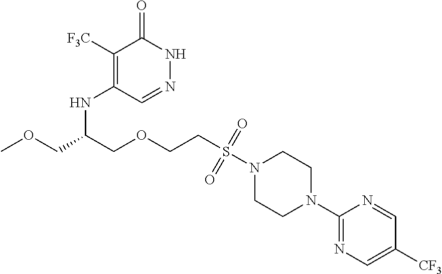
C1([F3C])=C(NC(COC)COCCS(=O)(=O)N2CCN(C3=NC=C([CF3])C=N3)CC2)C=NNC1=O
